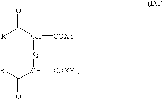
C(C([R2]C(C([R])=O)[COXY])[COXY1])([R1])=O
